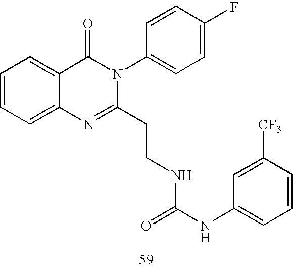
C1(N2C(=O)C3=CC=CC=C3N=C2CCNC(NC2=CC=CC([CF3])=C2)=O)=CC=C(F)C=C1
